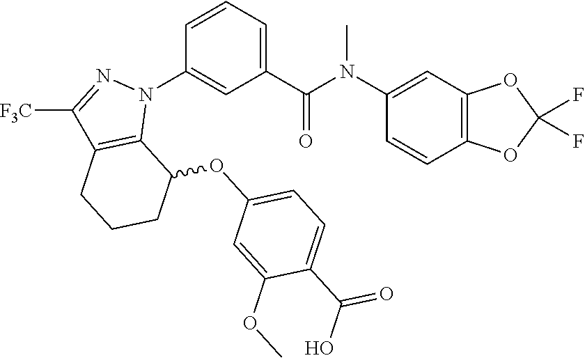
C1(N(C(C2=CC=CC(N3C4=C(C([F3C])=N3)CCCC4OC3=CC=C(C(=O)O)C(OC)=C3)=C2)=O)C)=CC2=C(C=C1)OC(F)(F)O2
